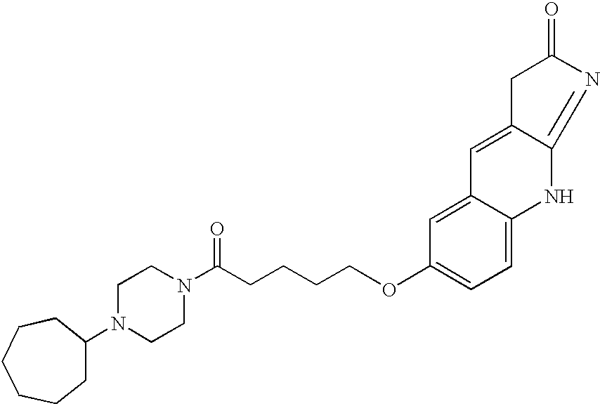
C1N(C2CCCCCC2)CCN(C(CCCCOC2=CC=C3C(=C2)C=C2C(=NC(=O)C2)N3)=O)C1
